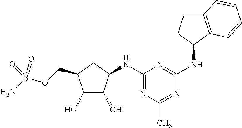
C1(O)C(COS(N)(=O)=O)CC(NC2=NC(C)=NC(NC3C4=C(CC3)C=CC=C4)=N2)C1O
